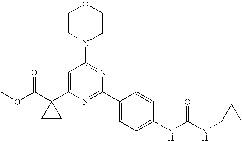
O(C(=O)C1(C2=CC(N3CCOCC3)=NC(C3=CC=C(NC(NC4CC4)=O)C=C3)=N2)CC1)C
